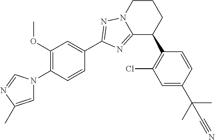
C1(OC)=C(N2C=C(C)N=C2)C=CC(C2=NN3C(=N2)C(C2=C(Cl)C=C(C(C)(C)C#N)C=C2)CCC3)=C1
